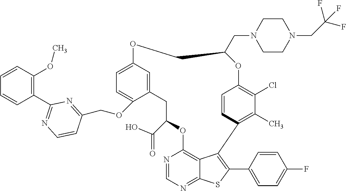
C12=CC(=CC=C1OCC1=NC(C3=C(OC)C=CC=C3)=NC=C1)OCC(CN1CCN(CC(F)(F)F)CC1)OC1=C(Cl)C(C)=C(C3=C(C4=CC=C(F)C=C4)SC4=NC=NC(=C43)OC(C(=O)O)C2)C=C1
